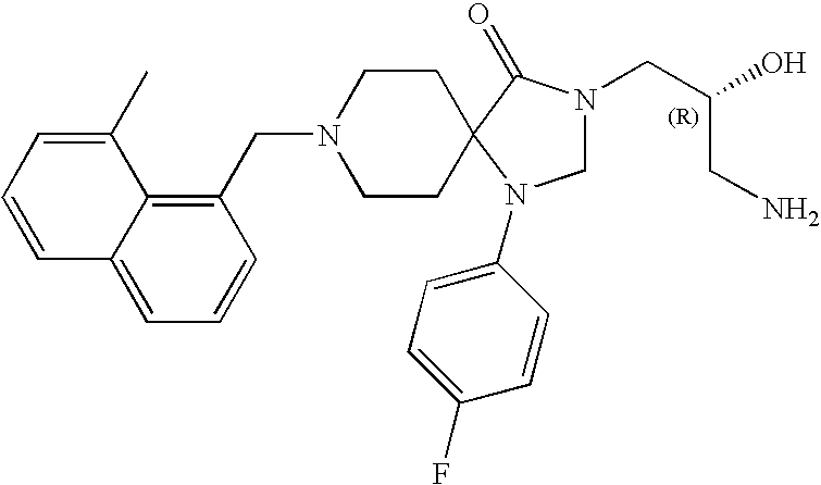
C1N(CC(O)CN)C(=O)C2(N1C1=CC=C(F)C=C1)CCN(CC1=C3C(=CC=C1)C=CC=C3C)CC2
